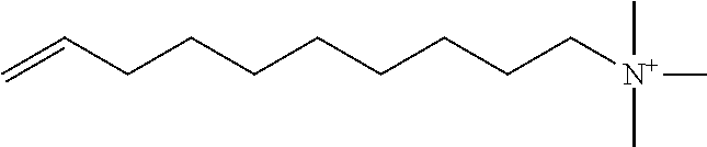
C(CCCCCC[N+](C)(C)C)CC=C
